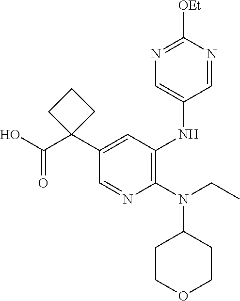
C1(N(CC)C2CCOCC2)=C(NC2=CN=C([OEt])N=C2)C=C(C2(C(O)=O)CCC2)C=N1
